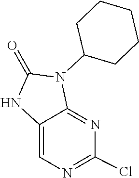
C12=NC(Cl)=NC=C1NC(=O)N2C1CCCCC1
